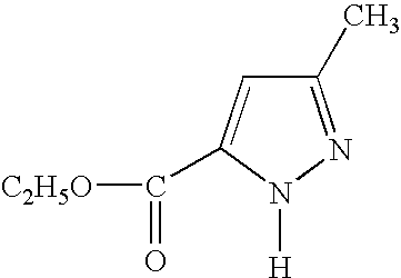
C1(C)=NN([H])C(C([C2H5O])=O)=C1
